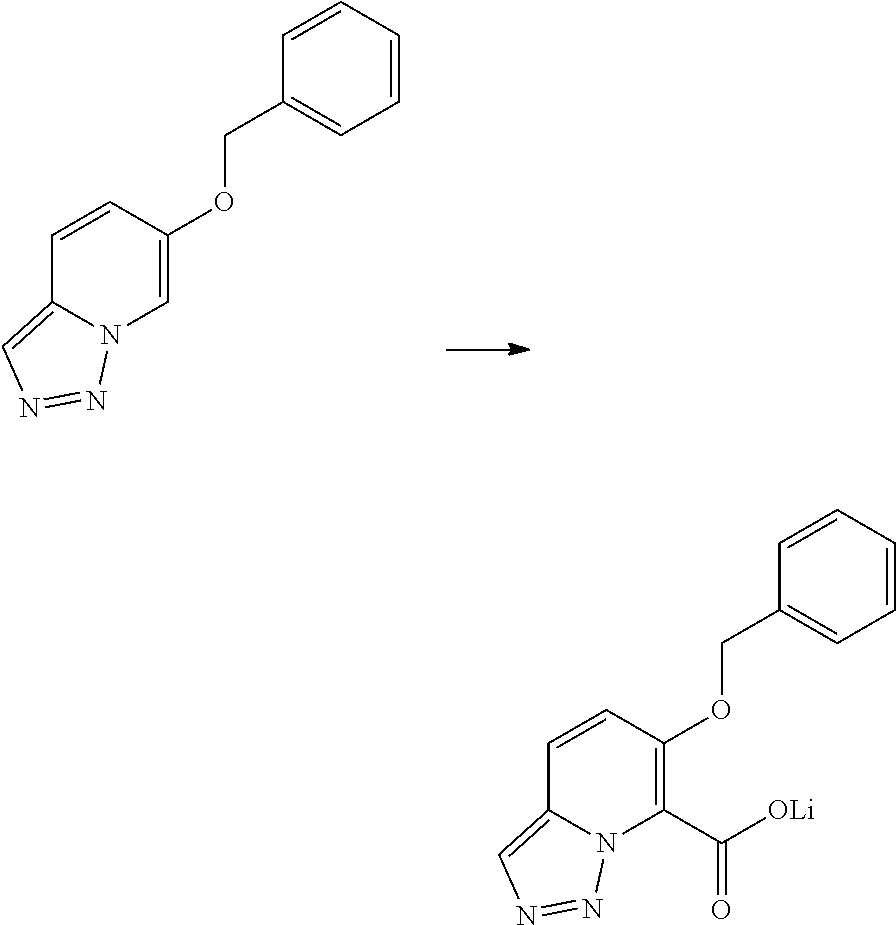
C1=CC(OCC2=CC=CC=C2)=CN2C1=CN=N2.C1=CC(OCC2=CC=CC=C2)=C(C([OLi])=O)N2C1=CN=N2
